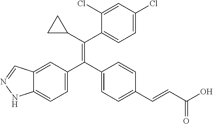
C12=CC(C(C3=CC=C(C=CC(O)=O)C=C3)=C(C3CC3)C3=CC=C(Cl)C=C3Cl)=CC=C1NN=C2
